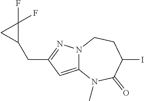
C12=CC(CC3CC3(F)F)=NN1CCC(I)C(=O)N2C
